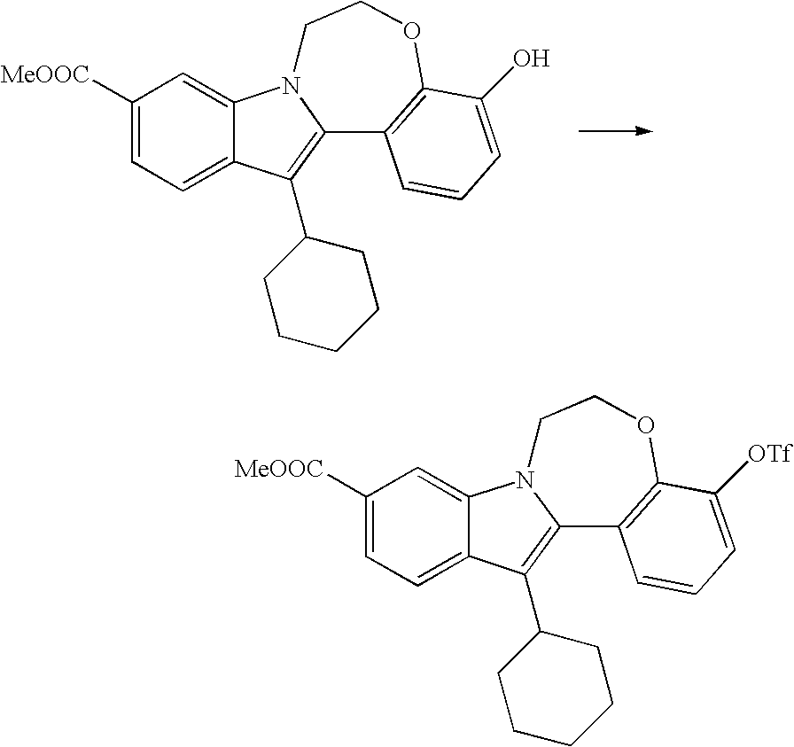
[MeOOC]C1=CC=C2C(=C1)N1C(=C2C2CCCCC2)C2=C(OCC1)C(O)=CC=C2.[MeOOC]C1=CC=C2C(=C1)N1C(=C2C2CCCCC2)C2=C(OCC1)C([OTf])=CC=C2
